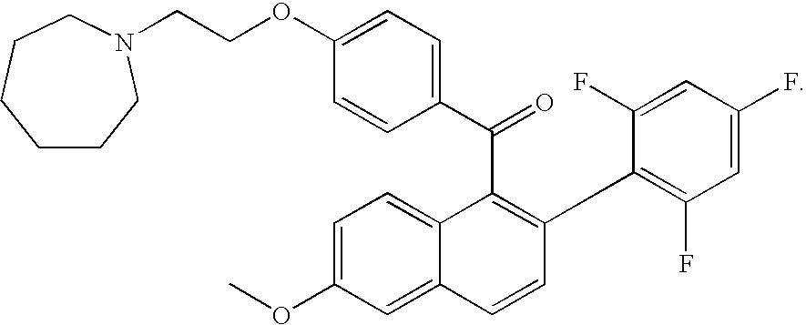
C(C1=C(C2=C(F)C=C(F)C=C2F)C=CC2=CC(OC)=CC=C12)(C1=CC=C(OCCN2CCCCCC2)C=C1)=O
